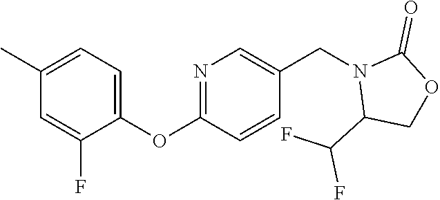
C1(C)=CC=C(OC2=NC=C(CN3C(C(F)F)COC3=O)C=C2)C(F)=C1
